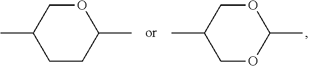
CC1COC(C)CC1.CC1COC(C)OC1
